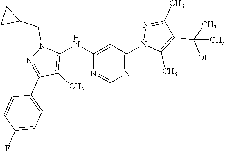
C1(NC2=C(C)C(C3=CC=C(F)C=C3)=NN2CC2CC2)=CC(N2C(C)=C(C(C)(O)C)C(C)=N2)=NC=N1
